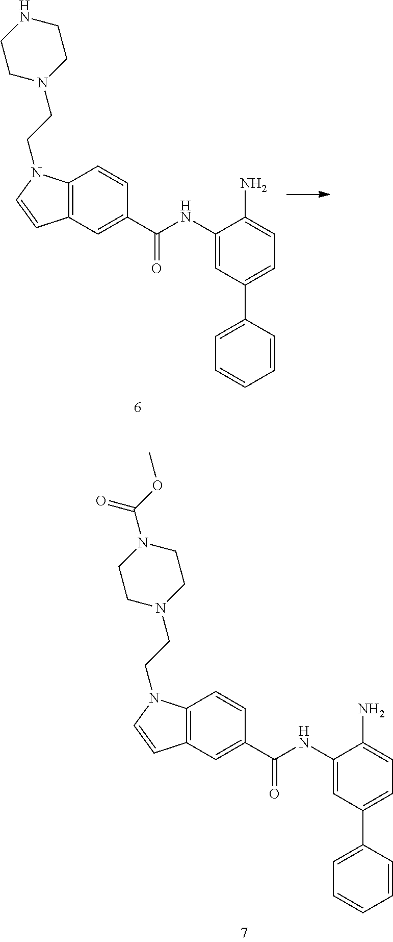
C12=C(C=C(C(=O)NC3=CC(C4=CC=CC=C4)=CC=C3N)C=C1)C=CN2CCN1CCNCC1.C12=C(C=C(C(=O)NC3=CC(C4=CC=CC=C4)=CC=C3N)C=C1)C=CN2CCN1CCN(C(OC)=O)CC1
